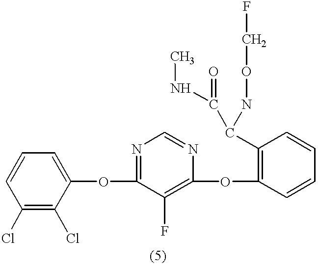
C1=CC(Cl)=C(Cl)C(OC2=NC=NC(OC3=C(C(C(=O)NC)NOCF)C=CC=C3)=C2F)=C1
